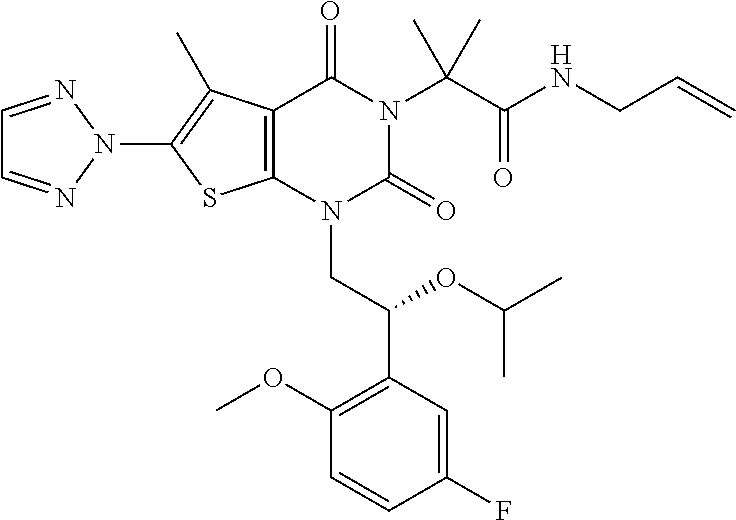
C12=C(N(CC(C3=C(OC)C=CC(F)=C3)OC(C)C)C(=O)N(C(C(=O)NCC=C)(C)C)C1=O)SC(N1N=CC=N1)=C2C
